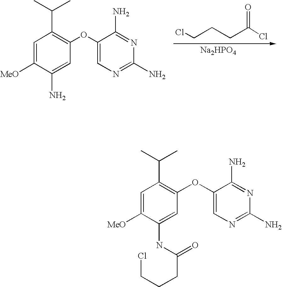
[Na2HPO4].C1=C([MeO])C(N)=CC(OC2=CN=C(N)N=C2N)=C1C(C)C.C(CC(=O)Cl)CCl.C1=C([MeO])C(NC(CCCCl)=O)=CC(OC2=CN=C(N)N=C2N)=C1C(C)C
